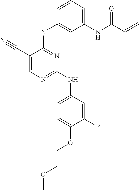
C1=C(C#N)C(NC2=CC(NC(C=C)=O)=CC=C2)=NC(NC2=CC=C(OCCOC)C(F)=C2)=N1
